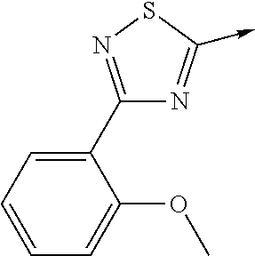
C1(C2=CC=CC=C2OC)=NSC(->C)=N1
